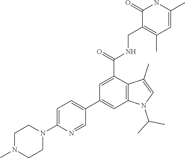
C1(=O)NC(C)=CC(C)=C1CNC(C1=CC(C2=CC=C(N3CCN(C)CC3)N=C2)=CC2=C1C(C)=CN2C(C)C)=O
